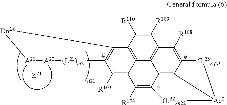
[A21]1[A22][(L21)m21]C2=C(C3=C4C5=C(C([R109])=C3[R110])C([R108])=C3C6=C5C(=C([R104])C4=C2[R103])[(L22)n22][Ac2]6[(L23)q23]3)[Dn2A]1
